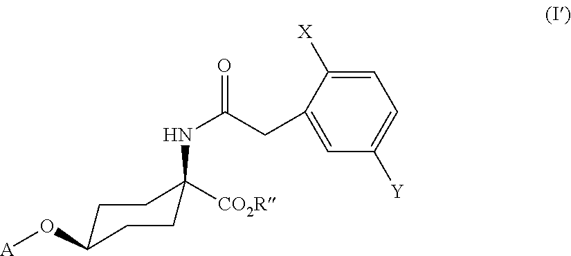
C1C(O[A])CCC(NC(CC2=CC([Y])=CC=C2[X])=O)([CO2R])C1
